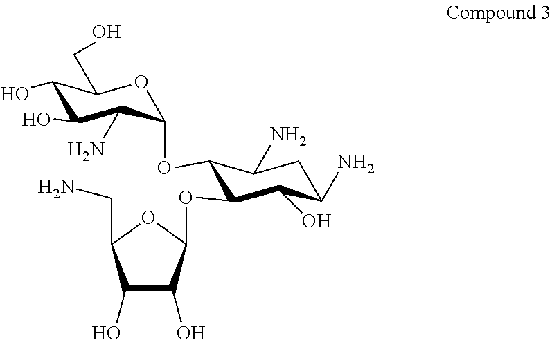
O1C(OC2C(OC3C(O)C(O)C(CN)O3)C(O)C(N)CC2N)C(N)C(O)C(O)C1CO
